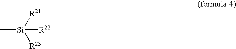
[Si]([R21])([R23])([R22])C
